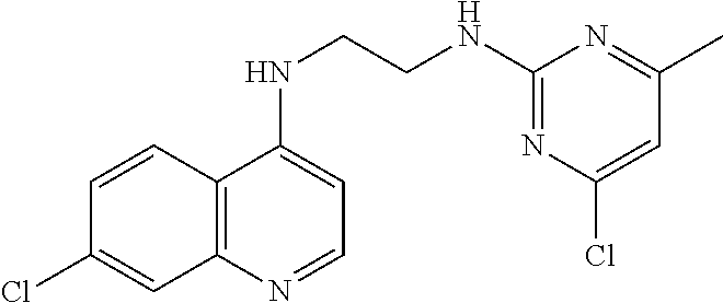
C1=CC2=C(C=C1Cl)N=CC=C2NCCNC1=NC(Cl)=CC(C)=N1
